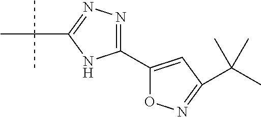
C1(C2=CC(C(C)(C)C)=NO2)=NN=C(C(C)(C)C)N1
